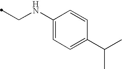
C1(NCC)=CC=C(C(C)C)C=C1
